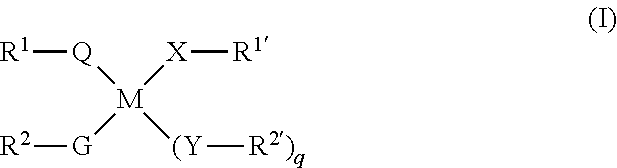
[M]([X][R1])([G][R2])([Q][R1])[(Y][R2)q]
